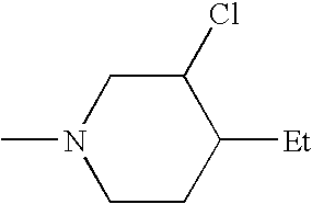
CN1CC(Cl)C([Et])CC1
